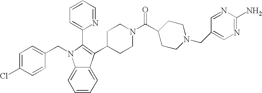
C(N1C2=CC=CC=C2C(C2CCN(C(C3CCN(CC4=CN=C(N)N=C4)CC3)=O)CC2)=C1C1=CC=CC=N1)C1=CC=C(Cl)C=C1
